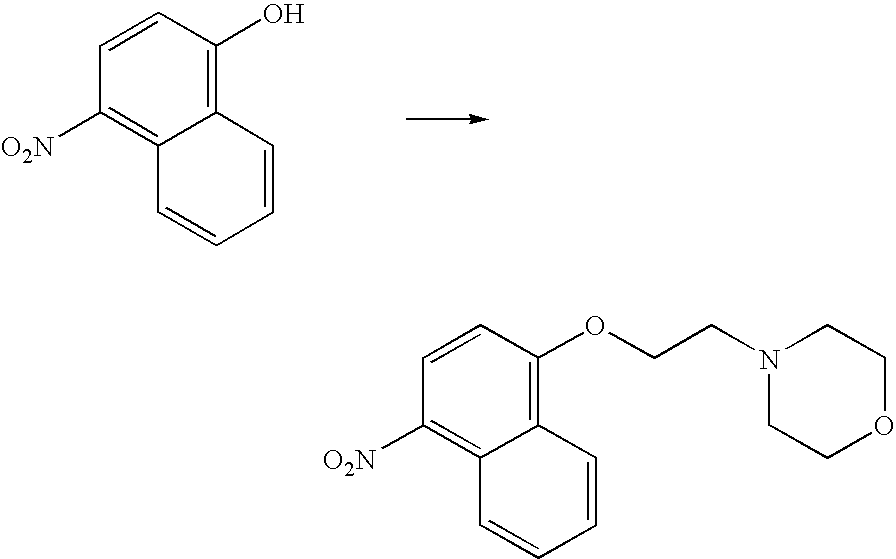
C1=CC(O)=C2C(=C1[O2N])C=CC=C2.C1=CC(OCCN2CCOCC2)=C2C(=C1[O2N])C=CC=C2
